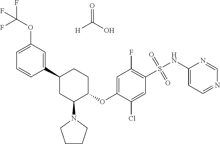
C1(C2CC(N3CCCC3)C(OC3=CC(F)=C(S(NC4=CC=NC=N4)(=O)=O)C=C3Cl)CC2)=CC(OC(F)(F)F)=CC=C1.O=C(O)[H]
